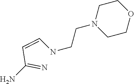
N(C=CC(=N)N)CCN1CCOCC1
